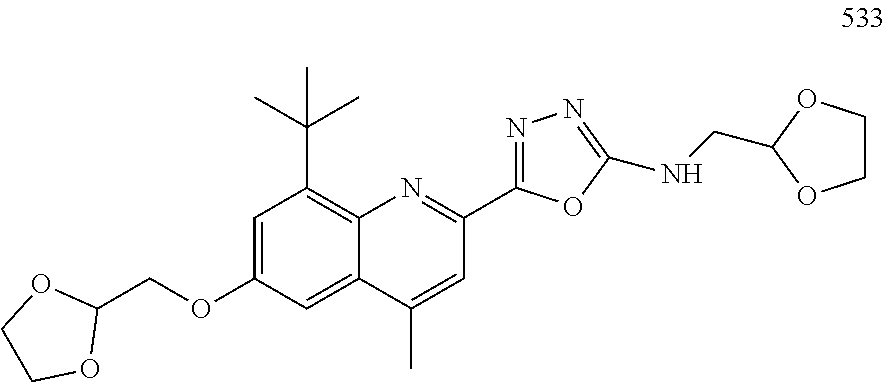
C12=C(C(C)(C)C)C=C(OCC3OCCO3)C=C1C(C)=CC(C1=NN=C(NCC3OCCO3)O1)=N2
